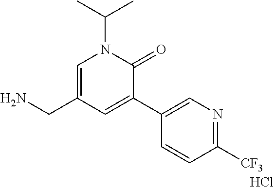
C1=C(CN)C=C(C2=CN=C([CF3])C=C2)C(=O)N1C(C)C.Cl
